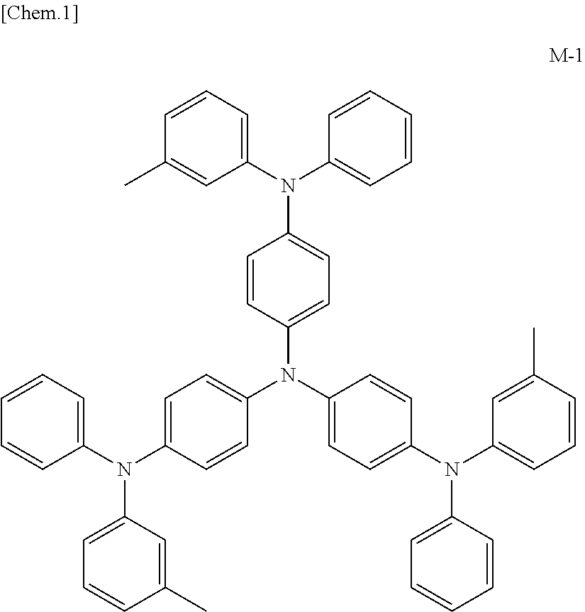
C1=CC(N(C2=CC=C(N(C3=CC=CC=C3)C3=CC=CC(C)=C3)C=C2)C2=CC=C(N(C3=CC=CC=C3)C3=CC=CC(C)=C3)C=C2)=CC=C1N(C1=CC=CC(C)=C1)C1=CC=CC=C1
